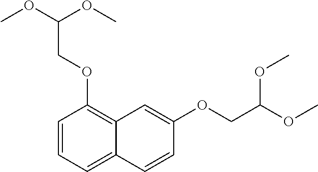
C1=CC=C2C(=C1OCC(OC)OC)C=C(OCC(OC)OC)C=C2
